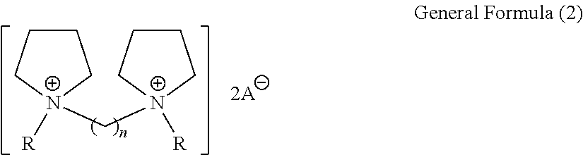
C1CC[N+]([R])(C[N+]2([R])CCCC2)C1
